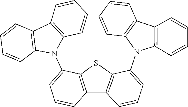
C1=CC=CC2=C1C1=C(C=CC=C1)N2C1=CC=CC2=C1SC1=C2C=CC=C1N1C2=C(C3=C1C=CC=C3)C=CC=C2
